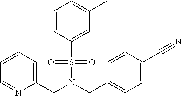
C(N(S(=O)(=O)C1=CC(C)=CC=C1)CC1=CC=C(C#N)C=C1)C1=CC=CC=N1
